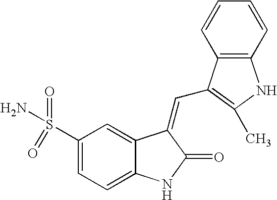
C1(S(=O)(=O)N)=CC=C2C(=C1)C(=CC1=C(C)NC3=C1C=CC=C3)C(=O)N2
